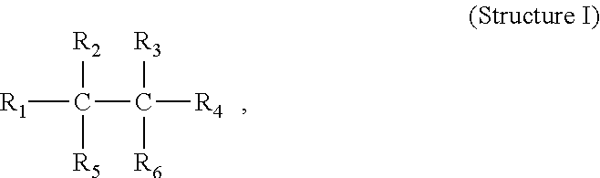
[R1]C(C([R4])([R3])[R6])([R2])[R5]
